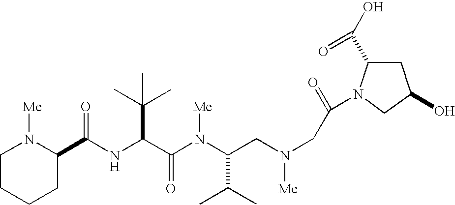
N(C(C(N(C(C(C)C)CN([Me])CC(N1C(C(O)=O)CC(O)C1)=O)[Me])=O)C(C)(C)C)C(=O)C1N([Me])CCCC1
